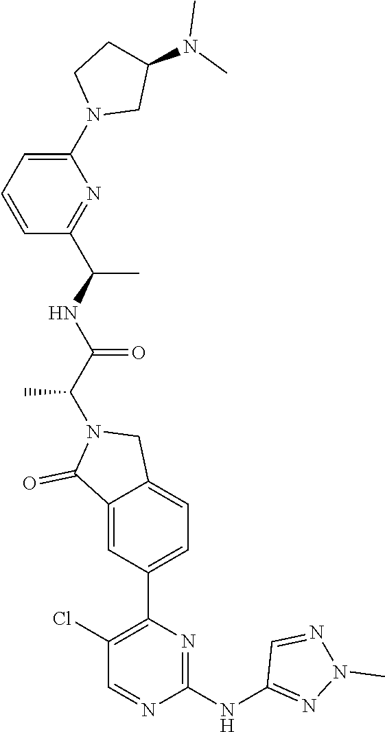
C12=CC(C3=C(Cl)C=NC(NC4=NN(C)N=C4)=N3)=CC=C1CN(C(C)C(=O)NC(C)C1=NC(N3CC(N(C)C)CC3)=CC=C1)C2=O
